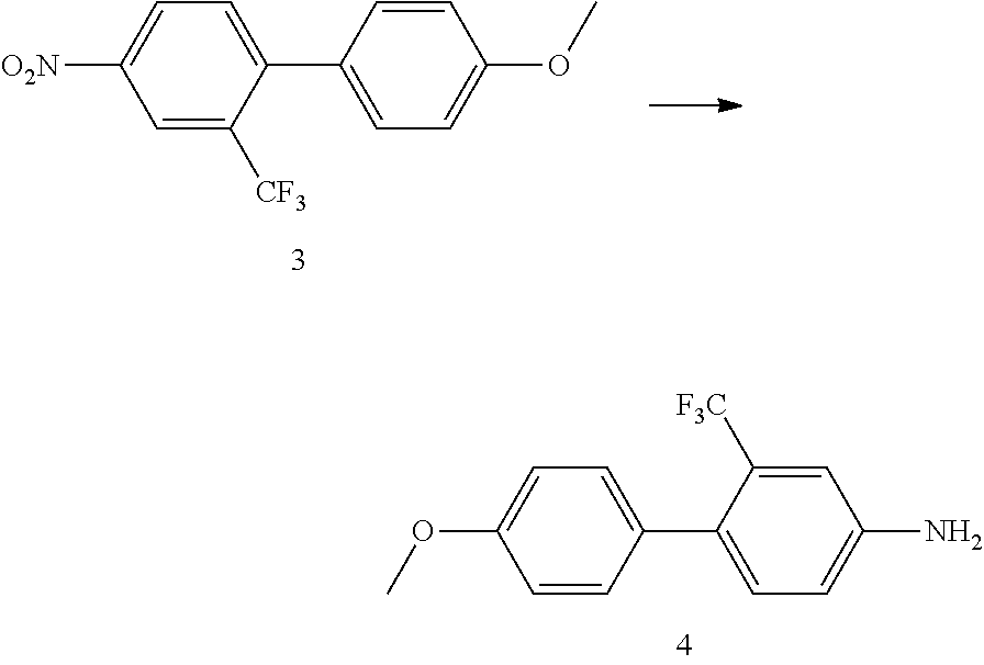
C1=CC(C2=CC=C(N)C=C2[F3C])=CC=C1OC.C1=C([CF3])C(C2=CC=C(OC)C=C2)=CC=C1[O2N]
